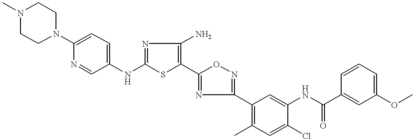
C1(NC2=NC(N)=C(C3=NC(C4=C(C)C=C(Cl)C(NC(=O)C5=CC(OC)=CC=C5)=C4)=NO3)S2)=CC=C(N2CCN(C)CC2)N=C1
